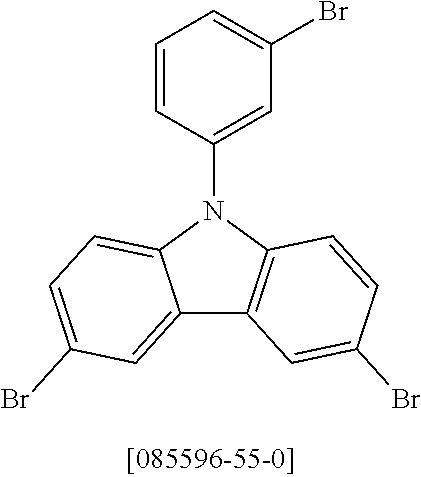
C12=CC(Br)=CC=C1N(C1=CC(Br)=CC=C1)C1=C2C=C(Br)C=C1
